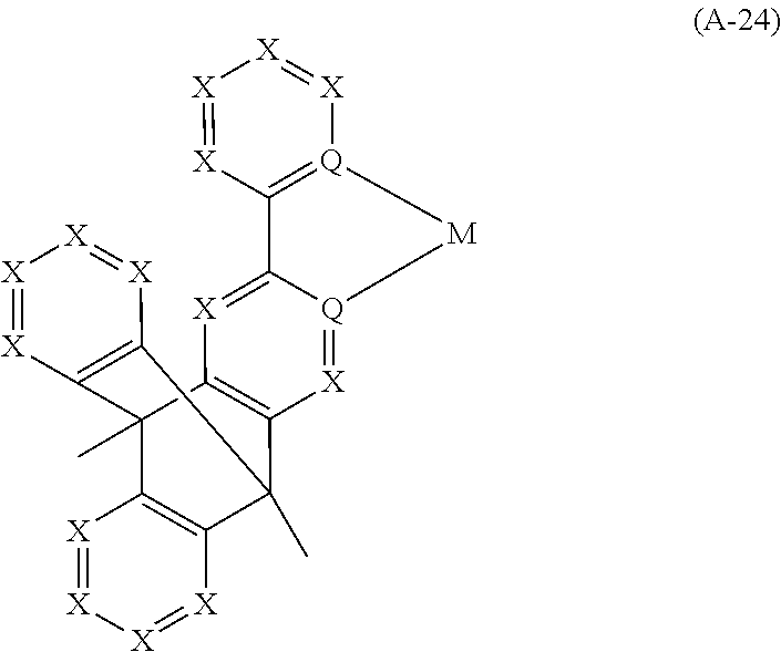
C12=C([X]=[X][X]=[X]1)C1(C)C3=C(C2(C)C2=C1[X]=[X][X]=[X]2)[X]=C1C2=[Q]([X]=[X][X]=[X]2)[M][Q]1=[X]3
